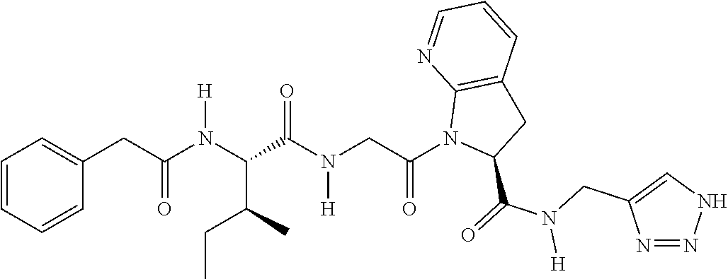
C1(CC(N(C(C(C)CC)C(N(CC(N2C(C(=O)N(CC3=CNN=N3)[H])CC3=C2N=CC=C3)=O)[H])=O)[H])=O)=CC=CC=C1
